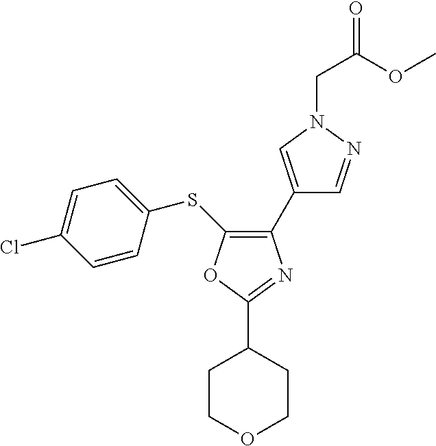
C1(C2=CN(CC(=O)OC)N=C2)=C(SC2=CC=C(Cl)C=C2)OC(C2CCOCC2)=N1
